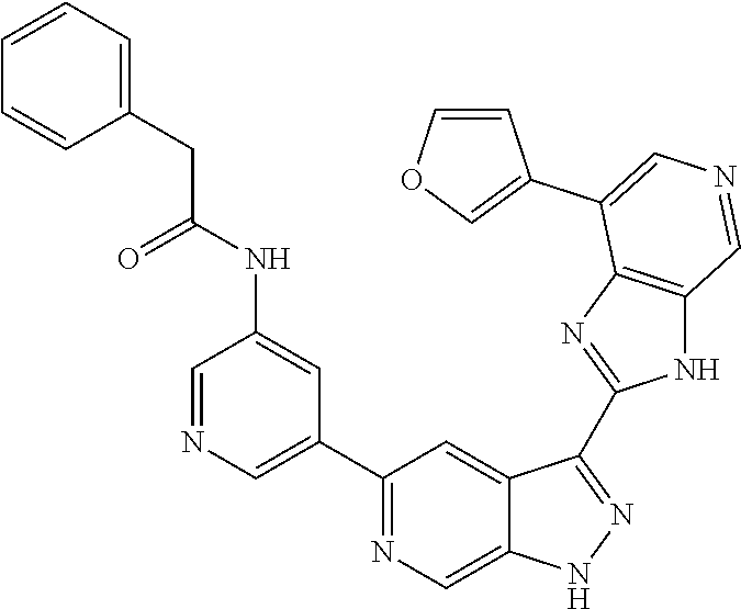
C1(C2=CN=CC(NC(CC3=CC=CC=C3)=O)=C2)=NC=C2C(=C1)C(C1=NC3=C(N1)C=NC=C3C1=COC=C1)=NN2
